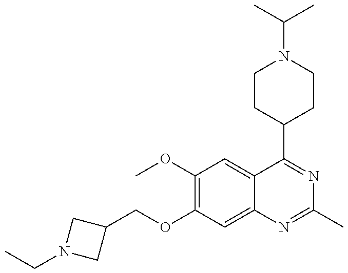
C1(COC2=C(OC)C=C3C(=C2)N=C(C)N=C3C2CCN(C(C)C)CC2)CN(CC)C1
